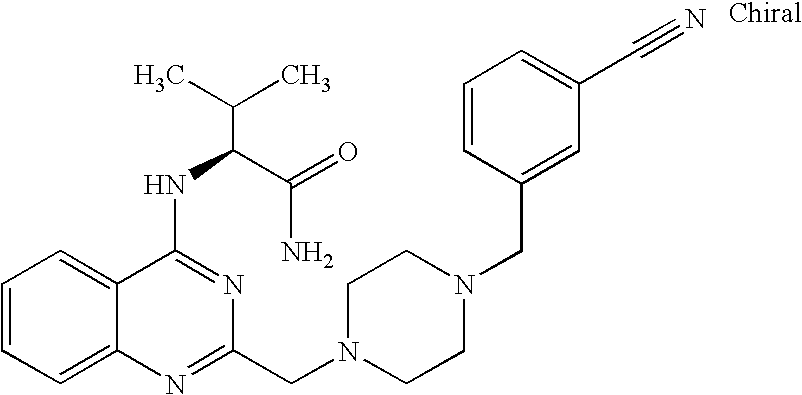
C1=CC=C2C(=C1)C(NC(C(N)=O)C(C)C)=NC(CN1CCN(CC3=CC(C#N)=CC=C3)CC1)=N2
